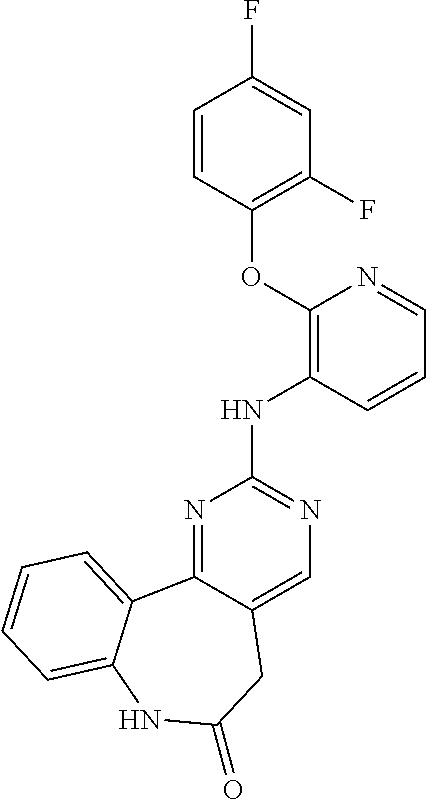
N1=C2C(=CN=C1NC1=C(OC3=C(F)C=C(F)C=C3)N=CC=C1)CC(=O)NC1=CC=CC=C21
